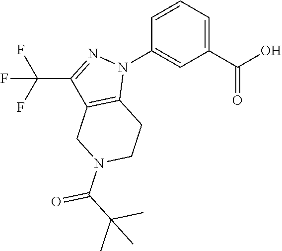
C1(C(O)=O)=CC=CC(N2N=C(C(F)(F)F)C3=C2CCN(C(C(C)(C)C)=O)C3)=C1
